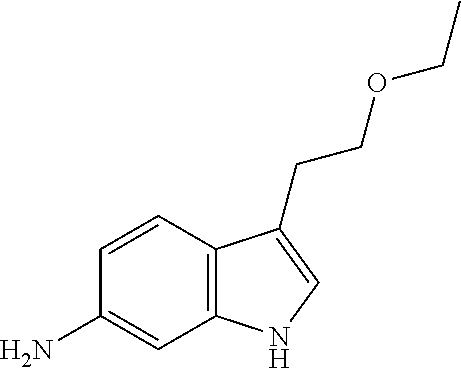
C1=CC2=C(C=C1N)NC=C2CCOCC
